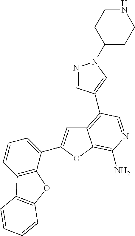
C12=C(C3=CN(C4CCNCC4)N=C3)C=NC(N)=C1OC(C1=CC=CC3=C1OC1=C3C=CC=C1)=C2
